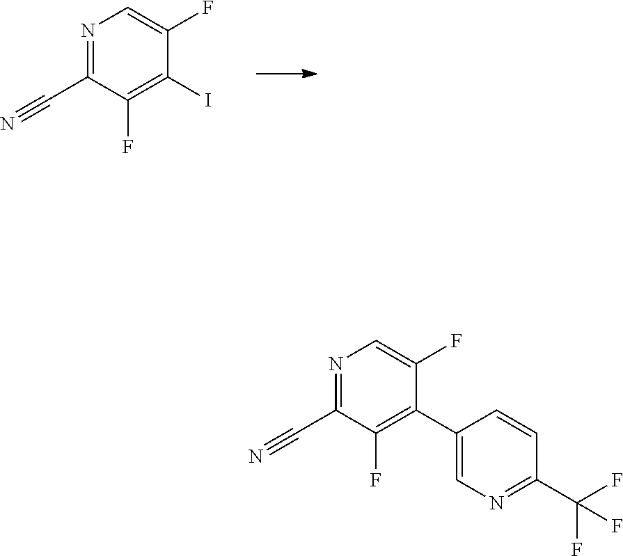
N1=C(C#N)C(F)=C(I)C(F)=C1.N1=C(C#N)C(F)=C(C2=CN=C(C(F)(F)F)C=C2)C(F)=C1
